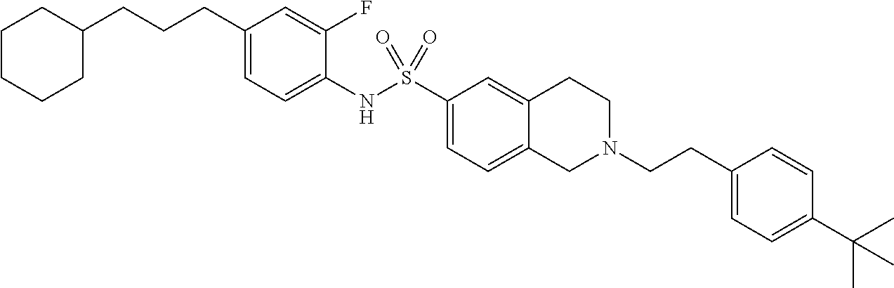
C1(CCCC2CCCCC2)=CC=C(NS(C2=CC=C3C(=C2)CCN(CCC2=CC=C(C(C)(C)C)C=C2)C3)(=O)=O)C(F)=C1
